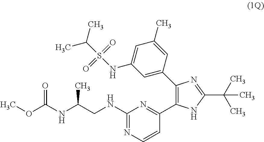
C1(NCC(C)NC(=O)OC)=NC=CC(C2=C(C3=CC(NS(=O)(=O)C(C)C)=CC(C)=C3)N=C(C(C)(C)C)N2)=N1
